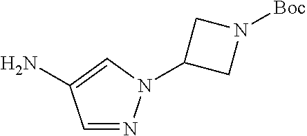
C1=NN(C2CN([Boc])C2)C=C1N
